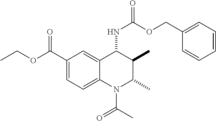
C1(C(OCC)=O)=CC=C2C(=C1)C(NC(=O)OCC1=CC=CC=C1)C(C)C(C)N2C(C)=O
